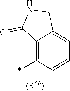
C12=C(*)C=CC=C1CNC2=O
